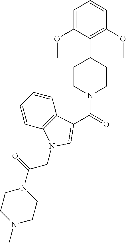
C1=C(OC)C(C2CCN(C(=O)C3=CN(CC(=O)N4CCN(C)CC4)C4=C3C=CC=C4)CC2)=C(OC)C=C1
